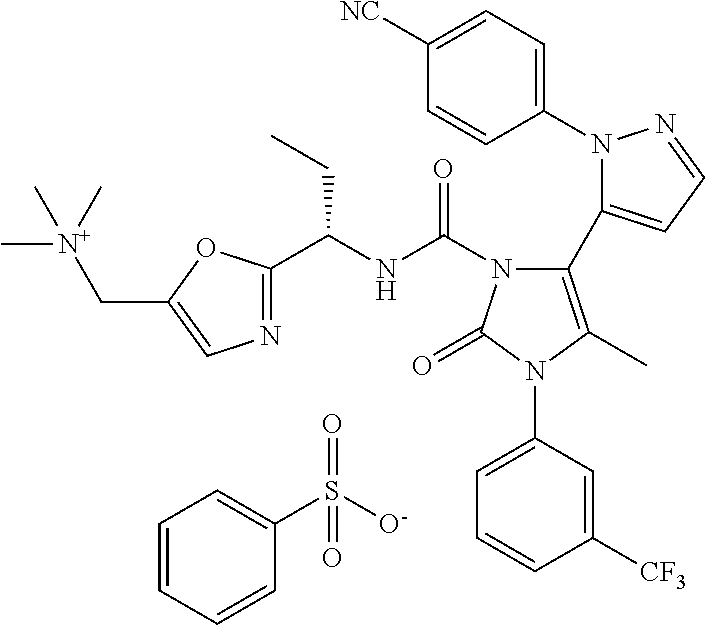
C1=CC=CC(S([O-])(=O)=O)=C1.C1(N2N=CC=C2C2=C(C)N(C3=CC=CC([CF3])=C3)C(=O)N2C(NC(CC)C2=NC=C(C[N+](C)(C)C)O2)=O)=CC=C([NC])C=C1
